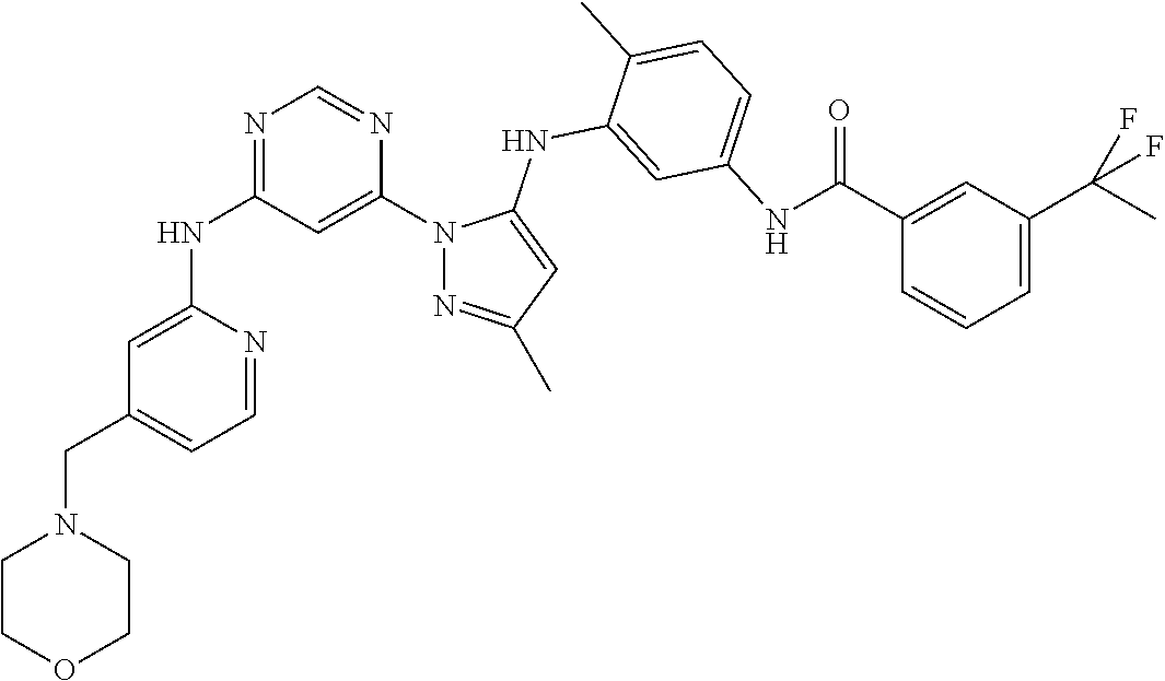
N1=C(NC2=CC(CN3CCOCC3)=CC=N2)C=C(N2N=C(C)C=C2NC2=CC(NC(C3=CC(C(C)(F)F)=CC=C3)=O)=CC=C2C)N=C1
